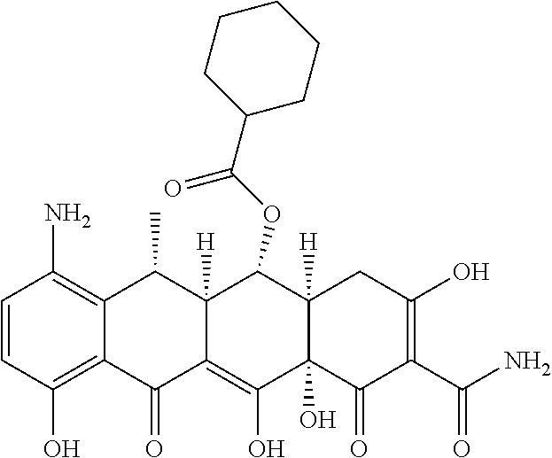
C1=CC(O)=C2C(=C1N)C(C)C1([H])C(=C(O)C3(O)C([H])(C1OC(C1CCCCC1)=O)CC(O)=C(C(N)=O)C3=O)C2=O
